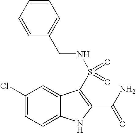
C1(Cl)=CC=C2C(=C1)C(S(NCC1=CC=CC=C1)(=O)=O)=C(C(=O)N)N2
